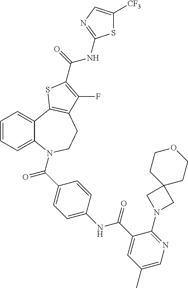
C1=CC=C2C(=C1)C1=C(CCN2C(=O)C2=CC=C(NC(=O)C3=CC(C)=CN=C3N3CC4(C3)CCOCC4)C=C2)C(F)=C(C(NC2=NC=C([CF3])S2)=O)S1
